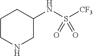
C1CNCC(NS([CF3])(=O)=O)C1
